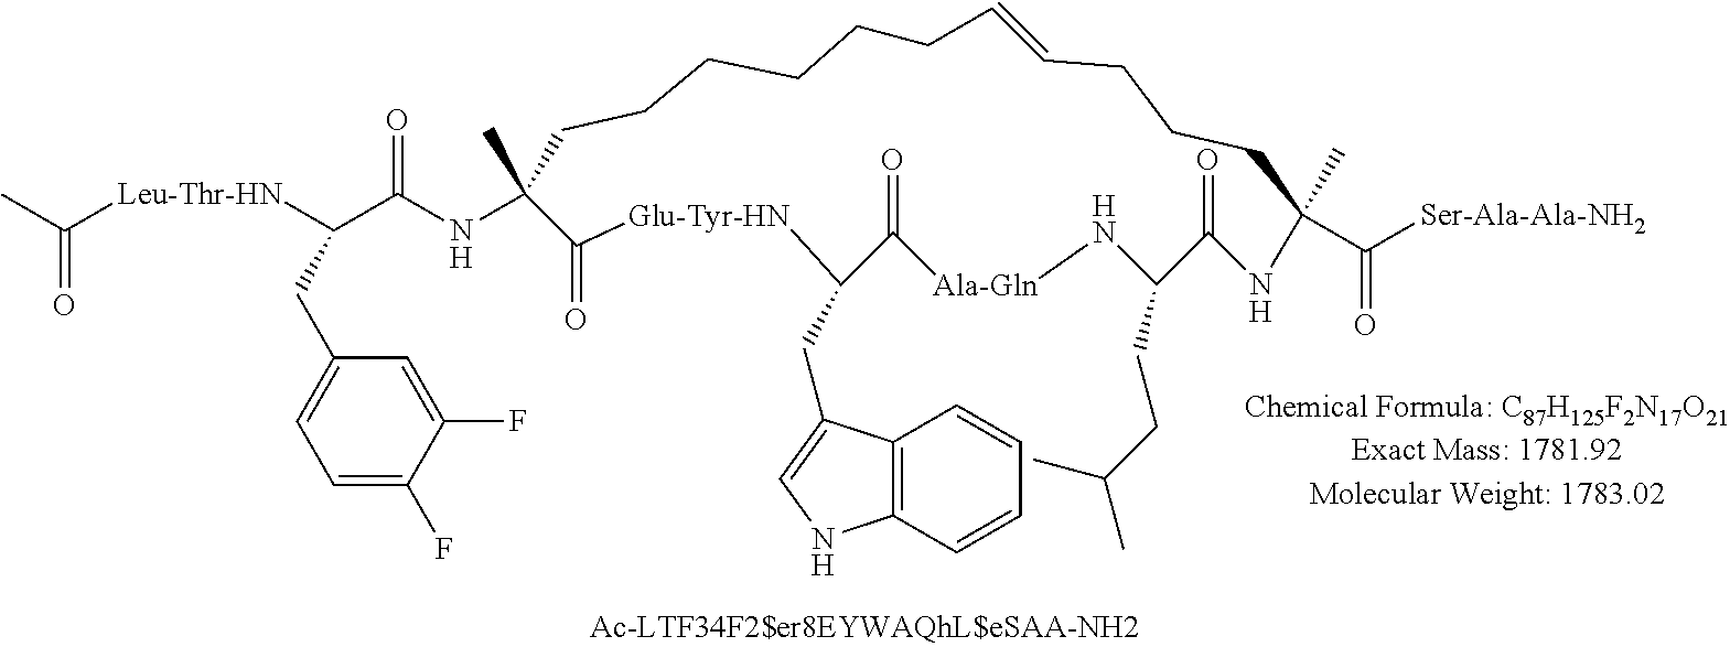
C1(C)(NC(C([Leu-Thr-HN]C(C)=O)CC2=CC=C(F)C(F)=C2)=O)CCCCCCC=CCCCC(C)(C([Ser-Ala-Ala-NH2])=O)NC(=O)C(CCC(C)C)N[Ala-Gln]C(=O)C(CC2=CNC3=C2C=CC=C3)[Glu-Tyr-HN]C1=O
